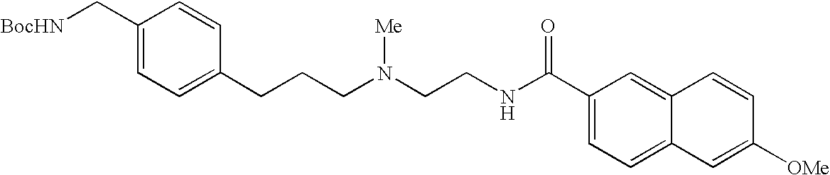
C1(C[BocHN])=CC=C(CCCN(CCNC(C2=CC=C3C(=C2)C=CC([OMe])=C3)=O)[Me])C=C1
